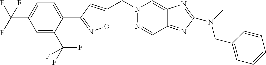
C(N1N=CC2=NC(N(C)CC3=CC=CC=C3)=NC2=C1)C1=CC(C2=CC=C(C(F)(F)F)C=C2C(F)(F)F)=NO1
